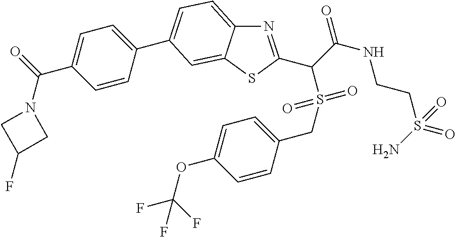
N1=C(C(C(NCCS(=O)(=O)N)=O)S(CC2=CC=C(OC(F)(F)F)C=C2)(=O)=O)SC2=CC(C3=CC=C(C(=O)N4CC(F)C4)C=C3)=CC=C12
